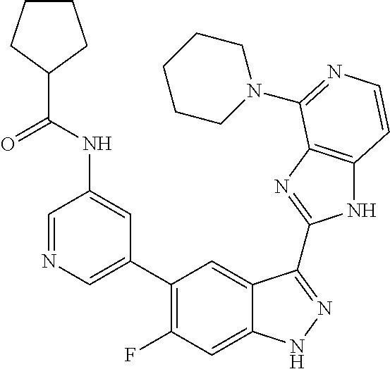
C1=C(C2=C(F)C=C3C(=C2)C(C2=NC4=C(N2)C=CN=C4N2CCCCC2)=NN3)C=C(NC(C2CCCC2)=O)C=N1
